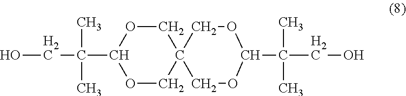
OCC(C)(C)C1OCC2(CO1)COC(C(C)(C)CO)OC2
